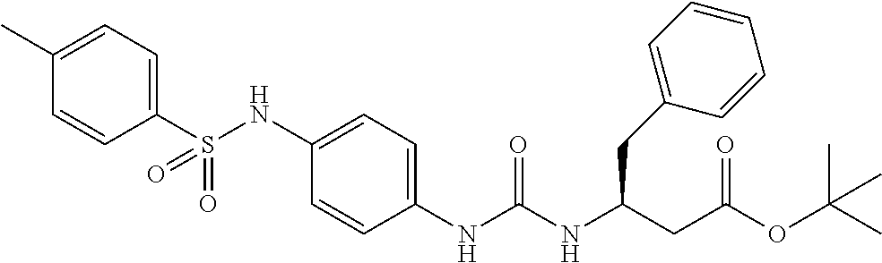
C1(S(NC2=CC=C(NC(NC(CC(OC(C)(C)C)=O)CC3=CC=CC=C3)=O)C=C2)(=O)=O)=CC=C(C)C=C1
